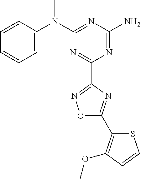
C1=CC(N(C2=NC(N)=NC(C3=NOC(C4=C(OC)C=CS4)=N3)=N2)C)=CC=C1
